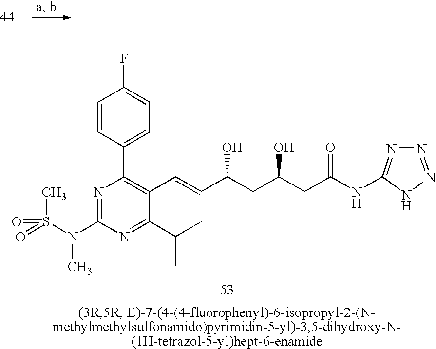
C1=CC(C2=C(C=CC(CC(CC(NC3=NN=NN3)=O)O)O)C(C(C)C)=NC(N(C)S(C)(=O)=O)=N2)=CC=C1F
